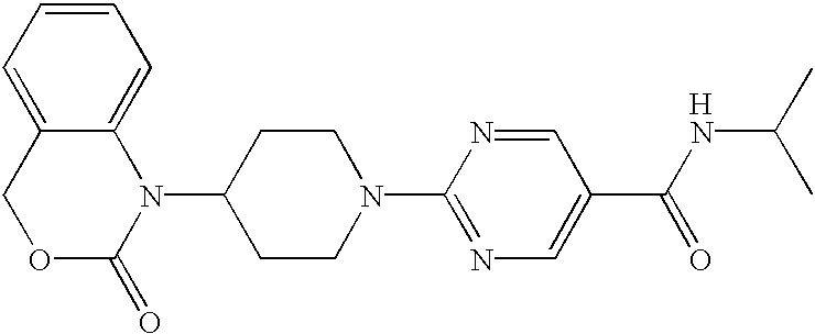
C1=C2C(=CC=C1)N(C1CCN(C3=NC=C(C(NC(C)C)=O)C=N3)CC1)C(=O)OC2.[H]
